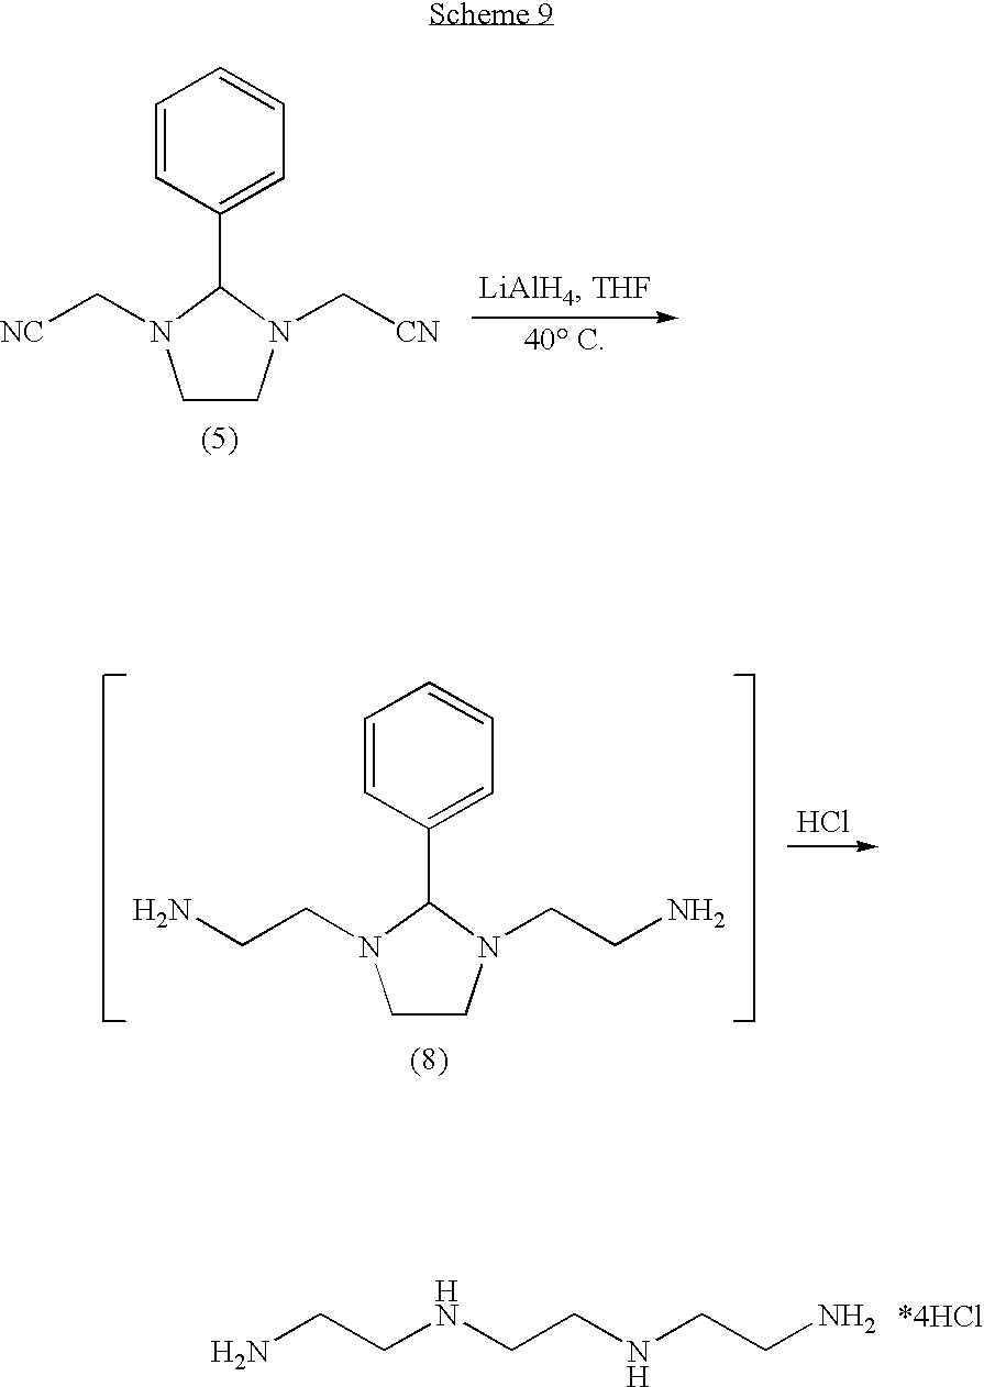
C1CN(C[CN])C(C2=CC=CC=C2)N1C[NC].C1CN(CCN)C(C2=CC=CC=C2)N1CCN.Cl.NCCNCCNCCN
